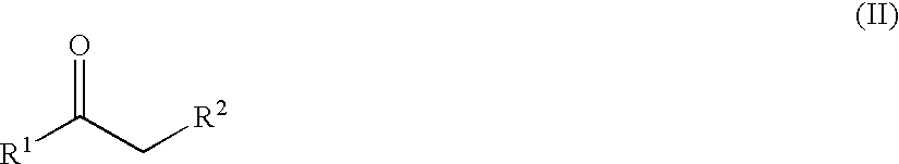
[R1]C(C[R2])=O
